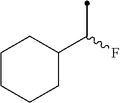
C1CCCC(C(C)F)C1
